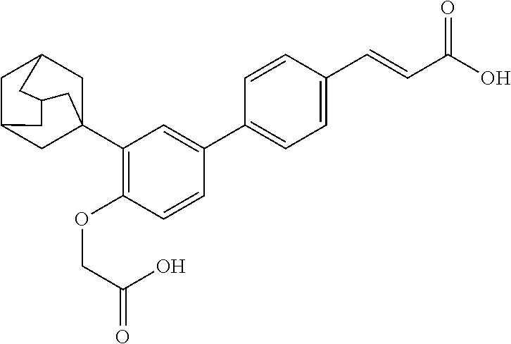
C1C2CC3(C4=C(OCC(O)=O)C=CC(C5=CC=C(C=CC(O)=O)C=C5)=C4)CC1CC(C2)C3
